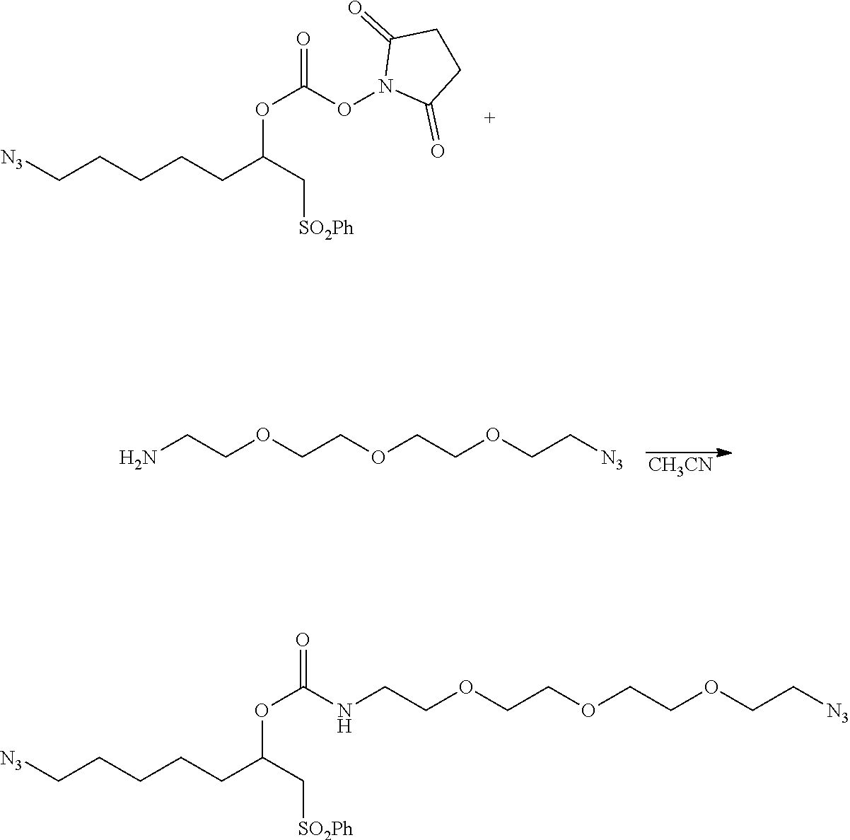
[N3]CCCCCC(C[SO2Ph])OC(ON1C(=O)CCC1=O)=O.[CH3CN].NCCOCCOCCOCC[N3].O(C(NCCOCCOCCOCC[N3])=O)C(C[SO2Ph])CCCCC[N3]
